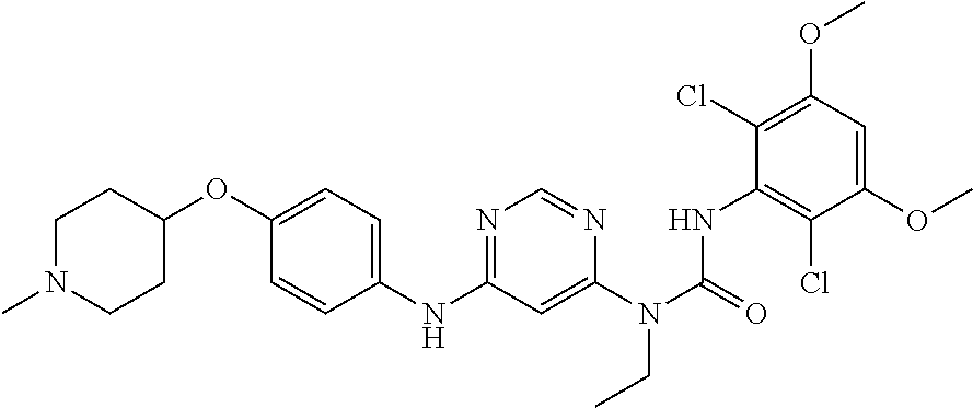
C1N(C)CCC(OC2=CC=C(NC3=NC=NC(N(CC)C(=O)NC4=C(Cl)C(OC)=CC(OC)=C4Cl)=C3)C=C2)C1
